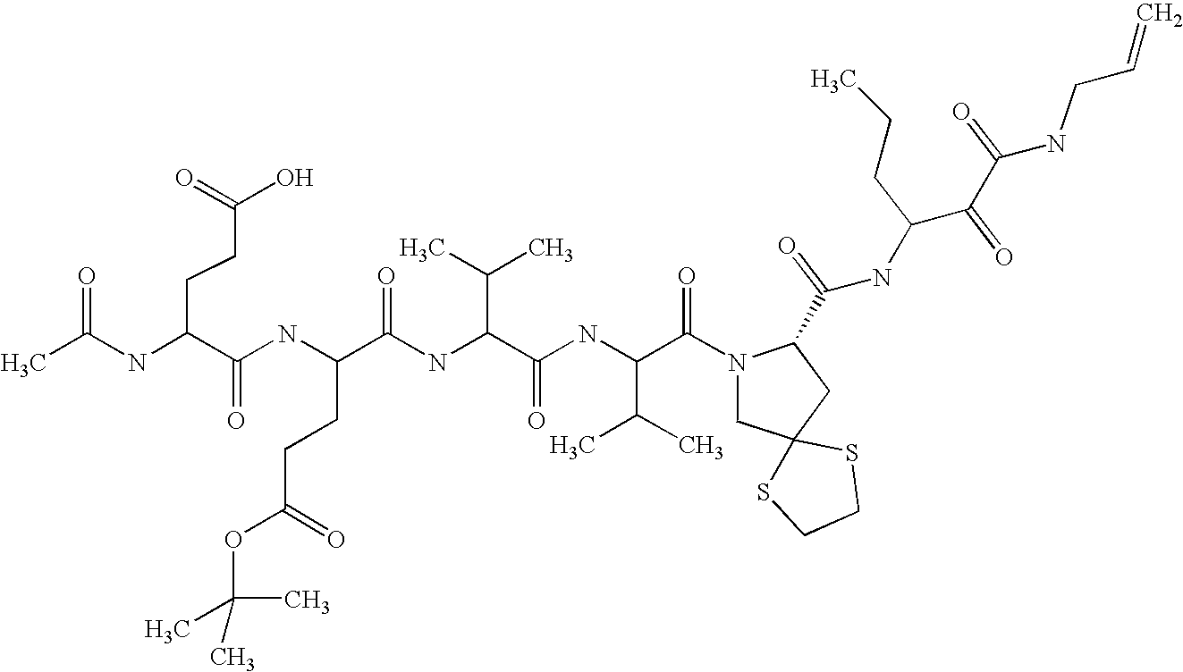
CC(NC(C(NC(C(NC(C(C)C)C(=O)NC(C(C)C)C(=O)N1CC2(CC1C(NC(C(C(NCC=C)=O)=O)CCC)=O)SCCS2)=O)CCC(=O)OC(C)(C)C)=O)CCC(O)=O)=O
